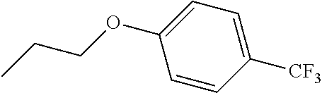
C1=CC([CF3])=CC=C1OCCC
